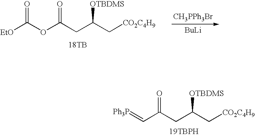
[Ph3P]=CC(CC(C[CO2C4H9])[OTBDMS])=O.[19TBPH].C(OC(CC(C[CO2C4H9])[OTBDMS])=O)([EtO])=O.[18TB].[CH3PPh3Br].[BuLi]
